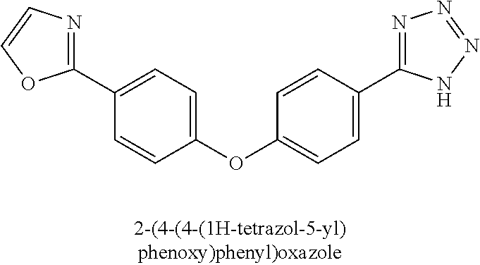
C1(OC2=CC=C(C3=NN=NN3)C=C2)=CC=C(C2=NC=CO2)C=C1
